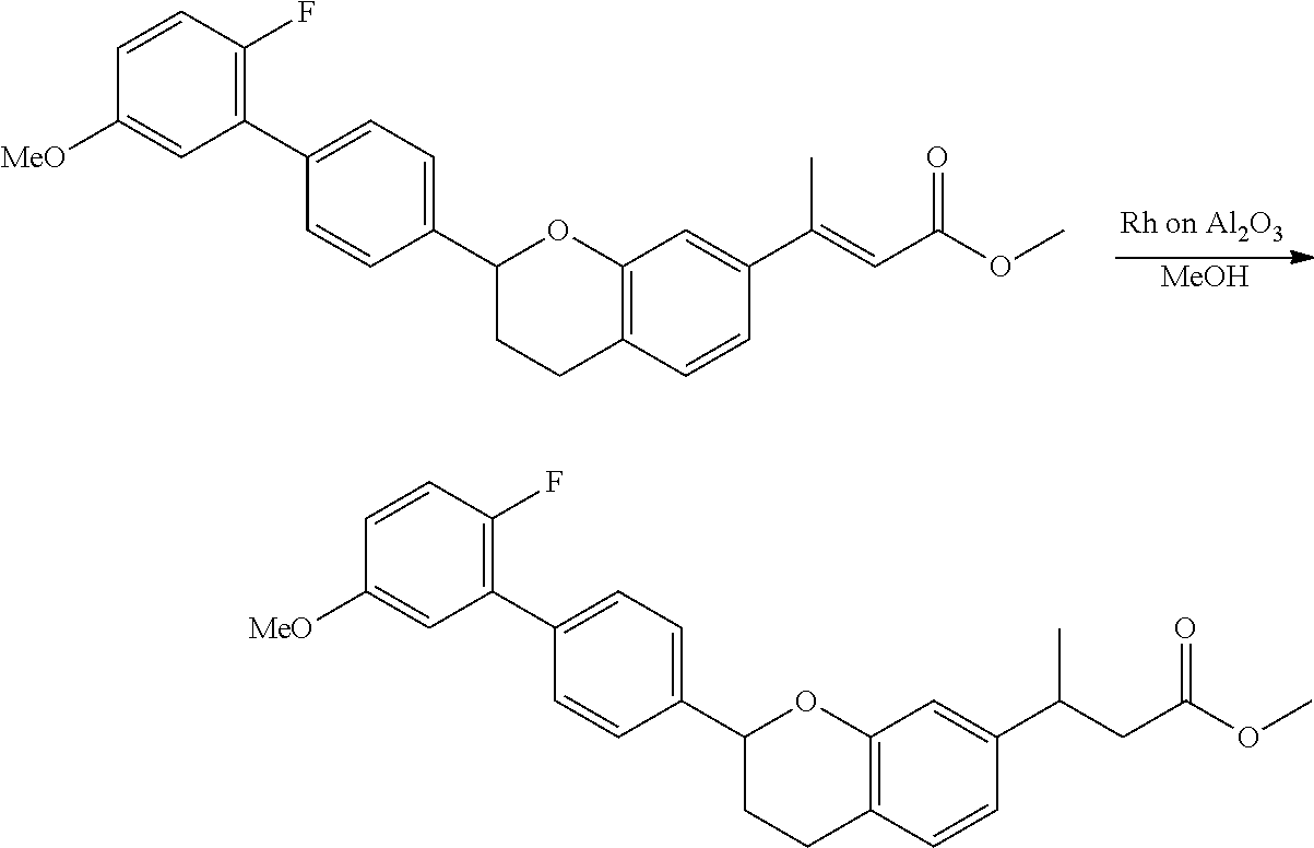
C1(C2=C(F)C=CC([MeO])=C2)=CC=C(C2CCC3=C(O2)C=C(C(=CC(OC)=O)C)C=C3)C=C1.[MeOH].C1(C2=C(F)C=CC([MeO])=C2)=CC=C(C2CCC3=C(O2)C=C(C(CC(OC)=O)C)C=C3)C=C1
